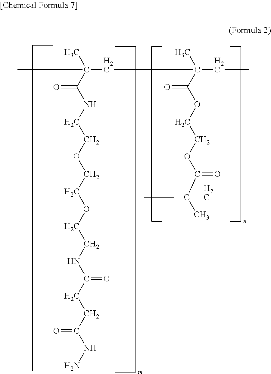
CC(CC(CC)(C)C(OCCOC(C(C)(CC)C)=O)=O)(C)C(NCCOCCOCCNC(CCC(NN)=O)=O)=O
